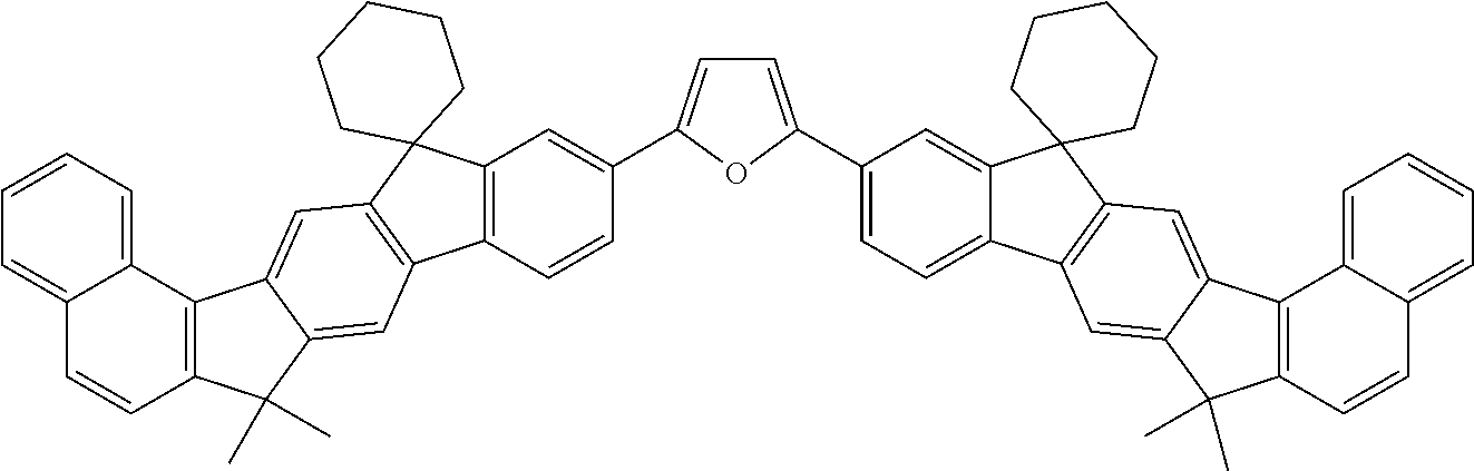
C12=C(C=CC(C3=CC=C(C4=CC=C5C(=C4)C4(C6=C5C=C5C(=C6)C6=C(C5(C)C)C=CC5=CC=CC=C65)CCCCC4)O3)=C1)C1=C(C23CCCCC3)C=C2C(=C1)C(C)(C)C1=C2C2=CC=CC=C2C=C1
